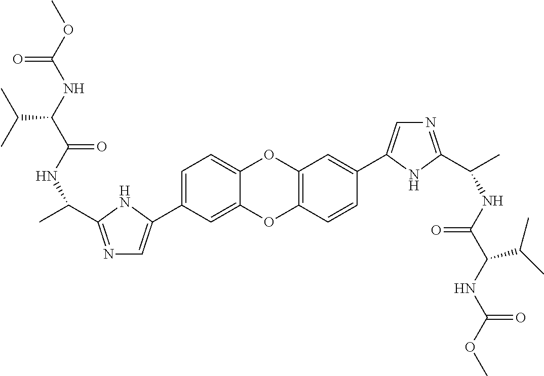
C1(C2=CN=C(C(C)NC(=O)C(C(C)C)NC(=O)OC)N2)=CC=C2OC3=C(C=CC(C4=CN=C(C(C)NC(=O)C(C(C)C)NC(=O)OC)N4)=C3)OC2=C1
